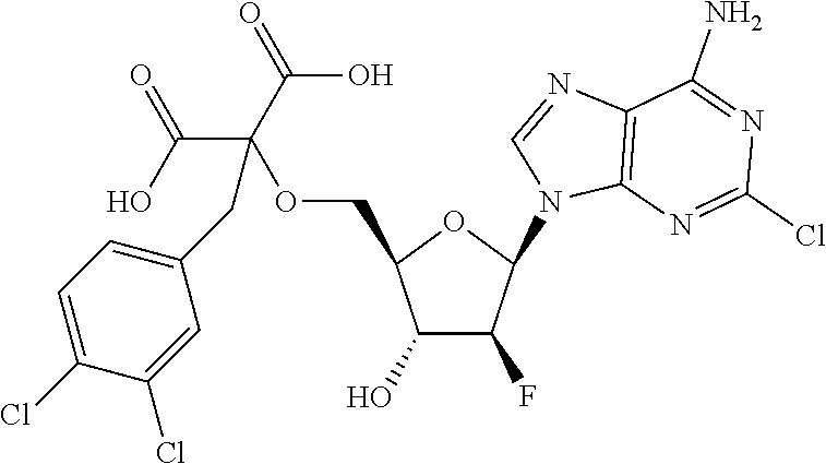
C1(O)C(F)C(N2C3=C(C(N)=NC(Cl)=N3)N=C2)OC1COC(CC1=CC=C(Cl)C(Cl)=C1)(C(O)=O)C(O)=O
